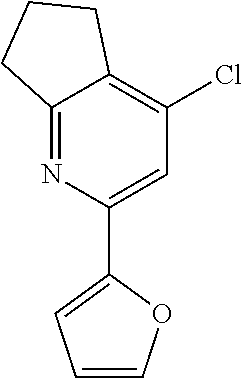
C12=NC(C3=CC=CO3)=CC(Cl)=C1CCC2
